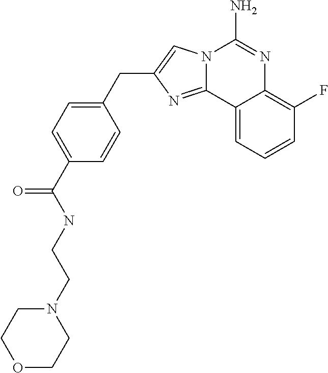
C1=C(C(NCCN2CCOCC2)=O)C=CC(CC2=CN3C(=N2)C2=CC=CC(F)=C2N=C3N)=C1
